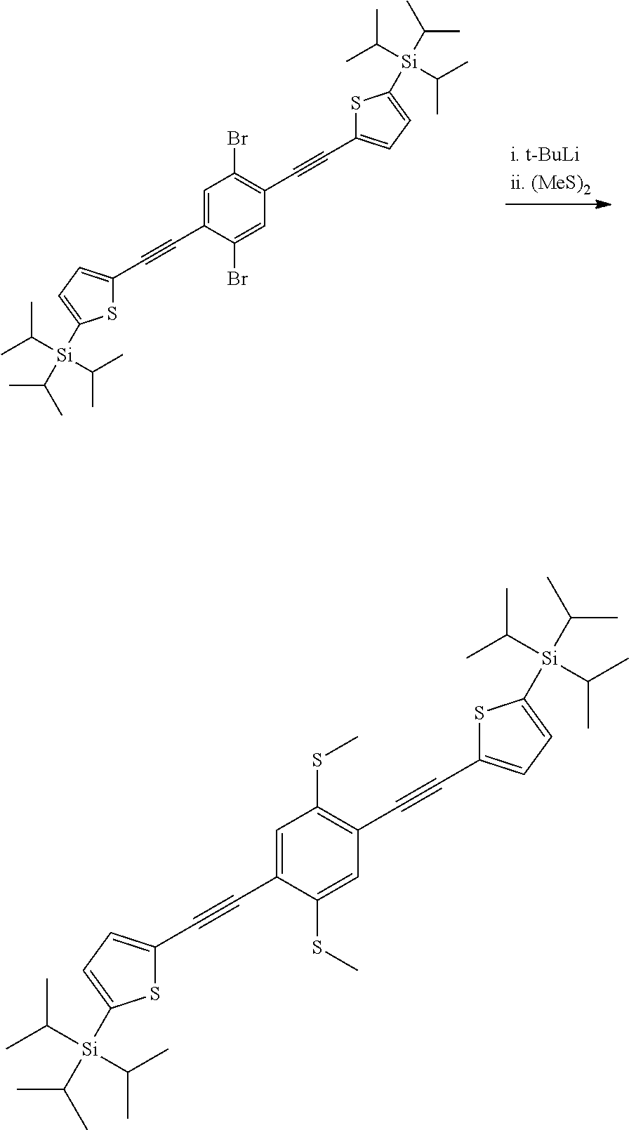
C1=C(C#CC2=CC=C([Si](C(C)C)(C(C)C)C(C)C)S2)C(Br)=CC(C#CC2=CC=C([Si](C(C)C)(C(C)C)C(C)C)S2)=C1Br.C1=C(C#CC2=CC=C([Si](C(C)C)(C(C)C)C(C)C)S2)C(SC)=CC(C#CC2=CC=C([Si](C(C)C)(C(C)C)C(C)C)S2)=C1SC
